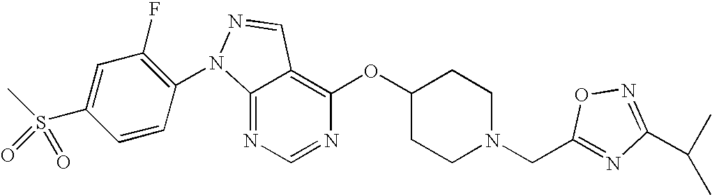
C12=NC=NC(OC3CCN(CC4=NC(C(C)C)=NO4)CC3)=C1C=NN2C1=C(F)C=C(S(C)(=O)=O)C=C1
